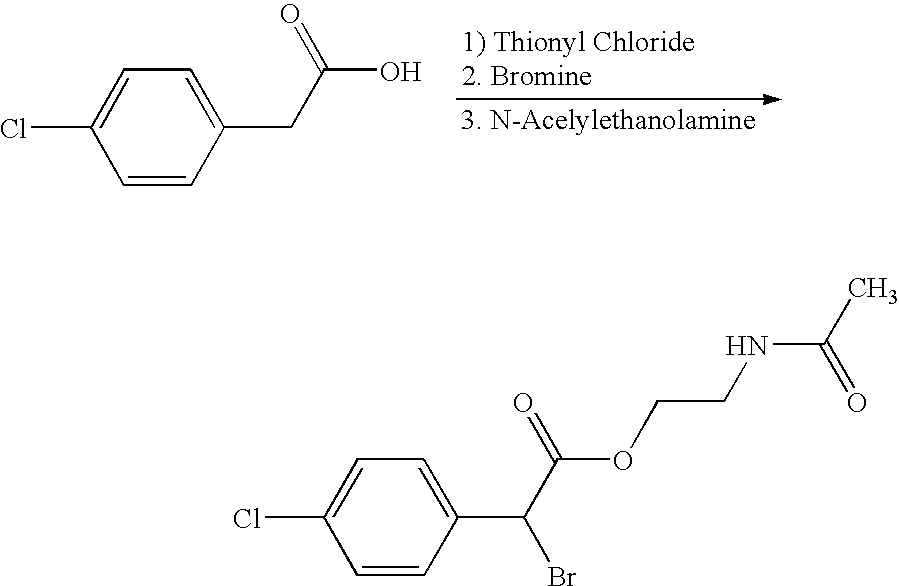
C1=CC(CC(=O)O)=CC=C1Cl.C1=CC(C(C(=O)OCCNC(C)=O)Br)=CC=C1Cl
